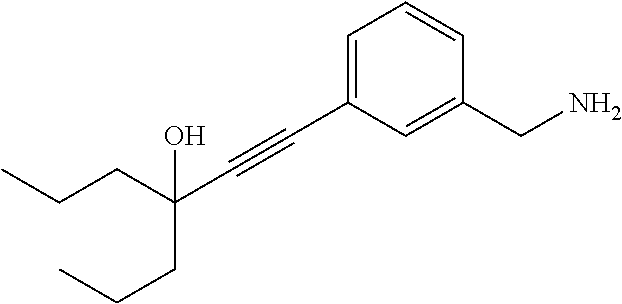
C1=C(C#CC(CCC)(O)CCC)C=C(CN)C=C1
